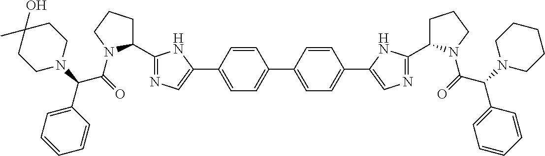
C1=CC(C2=CN=C(C3CCCN3C(C(C3=CC=CC=C3)N3CCC(O)(C)CC3)=O)N2)=CC=C1C1=CC=C(C2=CN=C(C3CCCN3C(C(C3=CC=CC=C3)N3CCCCC3)=O)N2)C=C1
